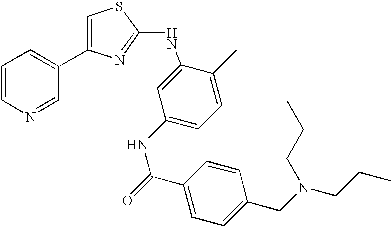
C1=CN=CC(C2=CSC(NC3=CC(NC(C4=CC=C(CN(CCC)CCC)C=C4)=O)=CC=C3C)=N2)=C1
